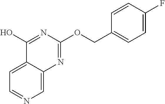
C1=C2C(=CN=C1)N=C(OCC1=CC=C(F)C=C1)N=C2O
